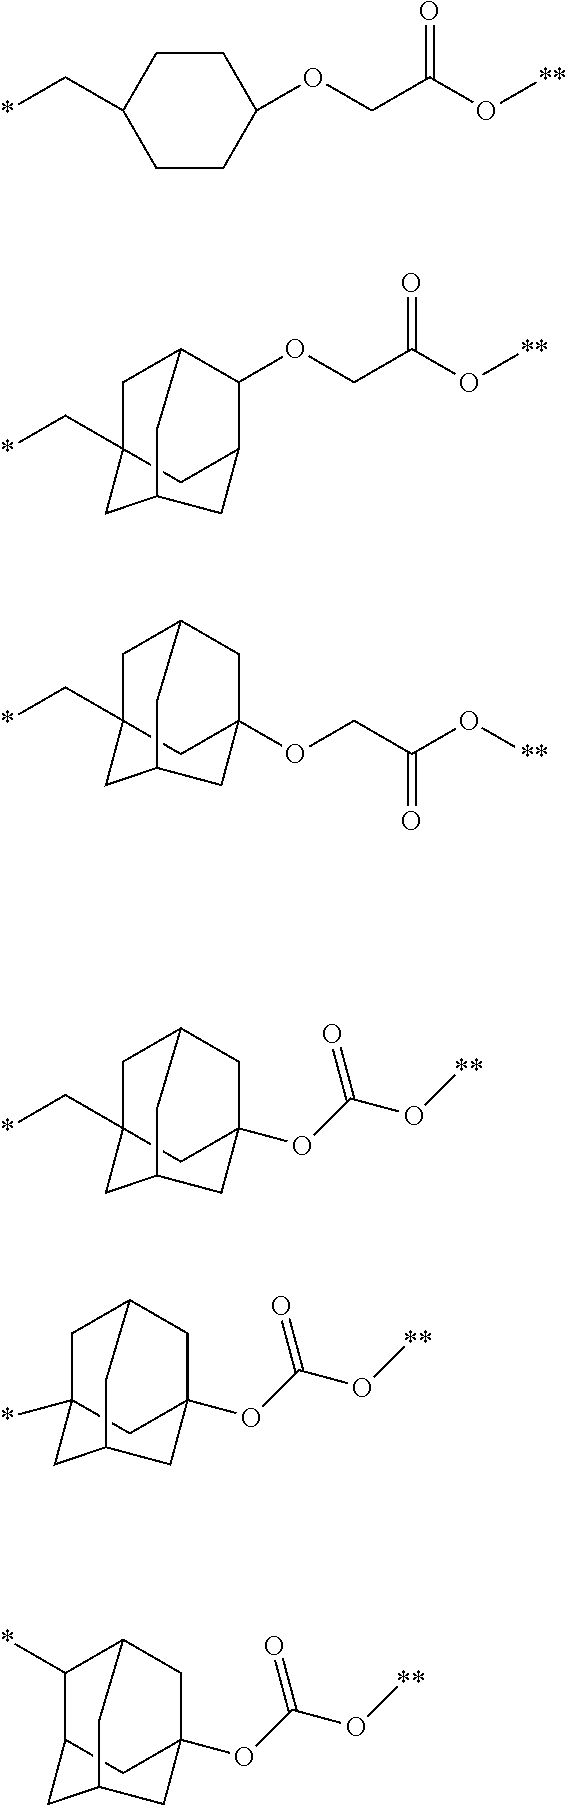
C1(OCC(O[**])=O)CCC(C*)CC1.C1(OCC(O[**])=O)C2CC3(C*)CC1CC(C3)C2.C1C2CC3(C*)CC1(OCC(O[**])=O)CC(C3)C2.C1C2CC3(C*)CC1(OC(O[**])=O)CC(C3)C2.C1C2CC3(*)CC1(OC(O[**])=O)CC(C3)C2.C1C2C(*)C3CC1(OC(O[**])=O)CC(C3)C2
